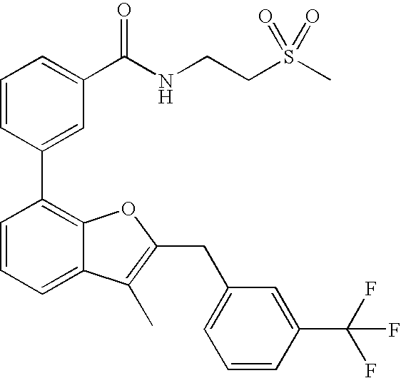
C1=CC(C2=C3C(=CC=C2)C(C)=C(CC2=CC=CC(C(F)(F)F)=C2)O3)=CC(C(NCCS(C)(=O)=O)=O)=C1
